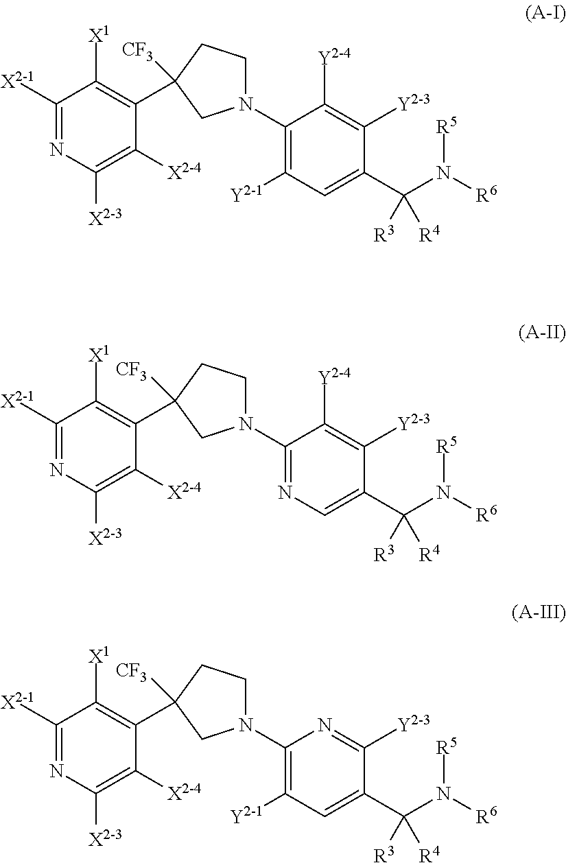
C1(C2([CF3])CCN(C3=C([Y2-1])C=C(C([R3])(N([R5])[R6])[R4])C([Y2-3])=C3[Y2-4])C2)=C([X1])C([X2-1])=NC([X2-3])=C1[X2-4].C1(C2([CF3])CCN(C3=NC=C(C([R3])(N([R5])[R6])[R4])C([Y2-3])=C3[Y2-4])C2)=C([X1])C([X2-1])=NC([X2-3])=C1[X2-4].C1(C2([CF3])CCN(C3=C([Y2-1])C=C(C([R3])(N([R5])[R6])[R4])C([Y2-3])=N3)C2)=C([X1])C([X2-1])=NC([X2-3])=C1[X2-4]
